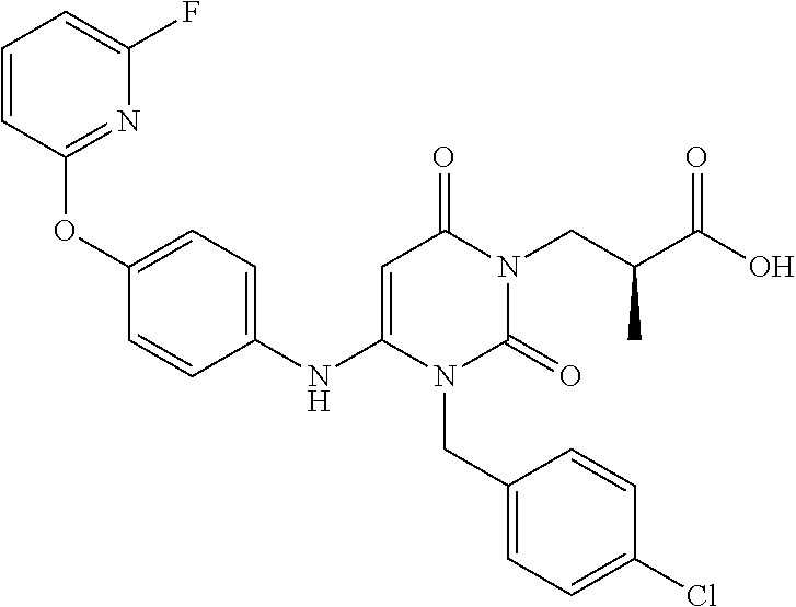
C1=CC(OC2=CC=C(NC3=CC(=O)N(CC(C(O)=O)C)C(=O)N3CC3=CC=C(Cl)C=C3)C=C2)=NC(F)=C1
